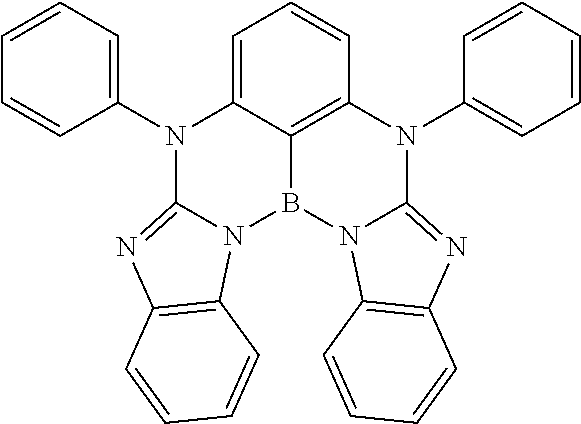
C12=C3C(=CC=C1)N(C1=CC=CC=C1)C1=NC4=C(N1B3N1C(=NC3=C1C=CC=C3)N2C1=CC=CC=C1)C=CC=C4
